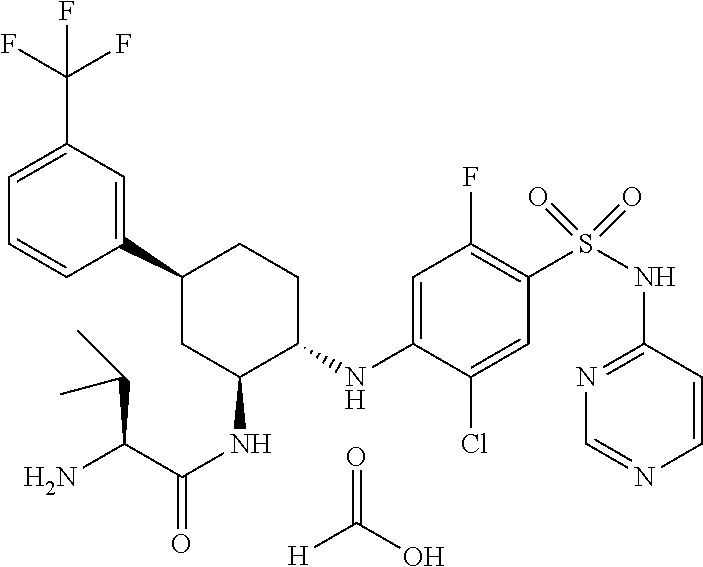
C1(C2CC(NC(=O)C(N)C(C)C)C(NC3=CC(F)=C(S(NC4=NC=NC=C4)(=O)=O)C=C3Cl)CC2)=CC(C(F)(F)F)=CC=C1.O=C(O)[H]
